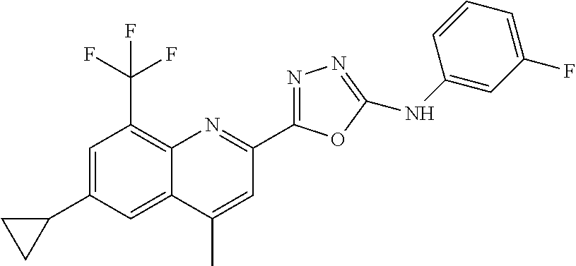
C1(C)=CC(C2=NN=C(NC3=CC(F)=CC=C3)O2)=NC2=C(C(F)(F)F)C=C(C3CC3)C=C12
